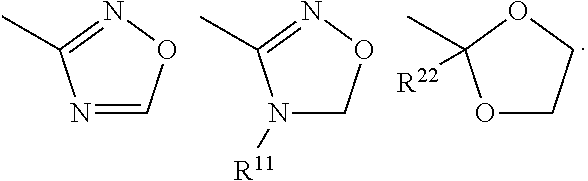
N1=CON=C1C.N1([R11])CON=C1C.O1CCOC1(C)[R22]
